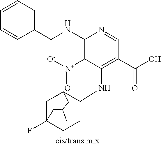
C1(NCC2=CC=CC=C2)=C([N+]([O-])=O)C(NC2C3CC4(F)CC2CC(C4)C3)=C(C(O)=O)C=N1
